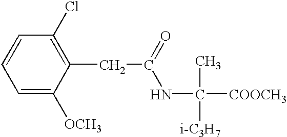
C1=C([OCH3])C(CC(=O)NC([COOCH3])(C)[i-C3H7])=C(Cl)C=C1
